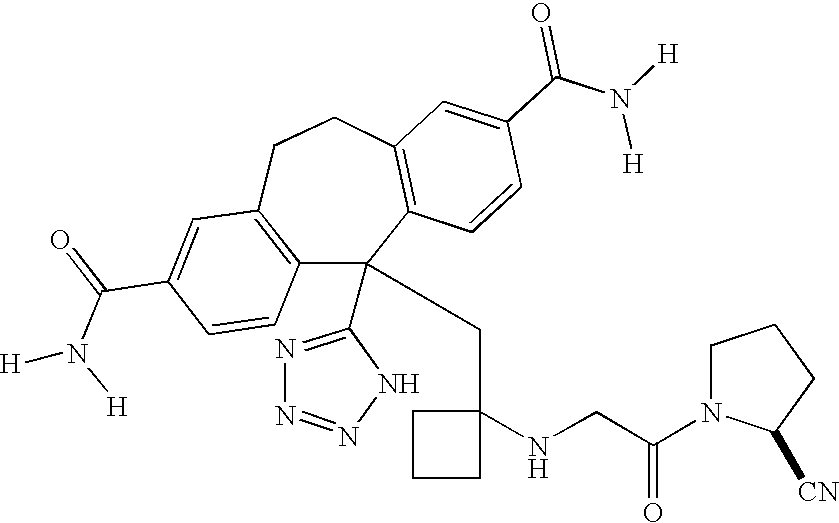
C1(C(=O)N([H])[H])=CC2=C(C=C1)C(C1=NN=NN1)(CC1(NCC(N3C([CN])CCC3)=O)CCC1)C1=C(CC2)C=C(C(N([H])[H])=O)C=C1
